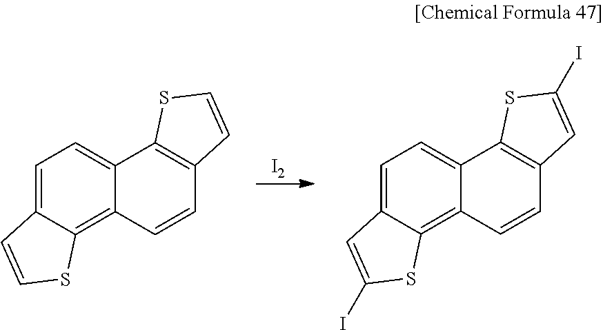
[I2].C1=C2C(=C3C(=C1)C1=C(C=C3)C=C(I)S1)SC(I)=C2.C1=C2C(=C3C(=C1)C1=C(C=C3)C=CS1)SC=C2
